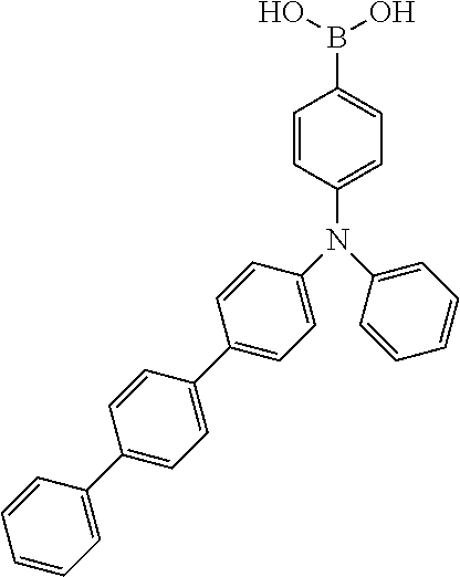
C1=CC(N(C2=CC=CC=C2)C2=CC=C(C3=CC=C(C4=CC=CC=C4)C=C3)C=C2)=CC=C1B(O)O
